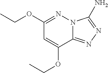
C1(OCC)=NN2C(=NN=C2N)C(OCC)=C1
